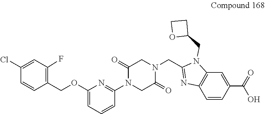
C1=CC(COC2=CC=CC(N3CC(=O)N(CC4=NC5=C(C=C(C(=O)O)C=C5)N4CC4CCO4)CC3=O)=N2)=C(F)C=C1Cl
